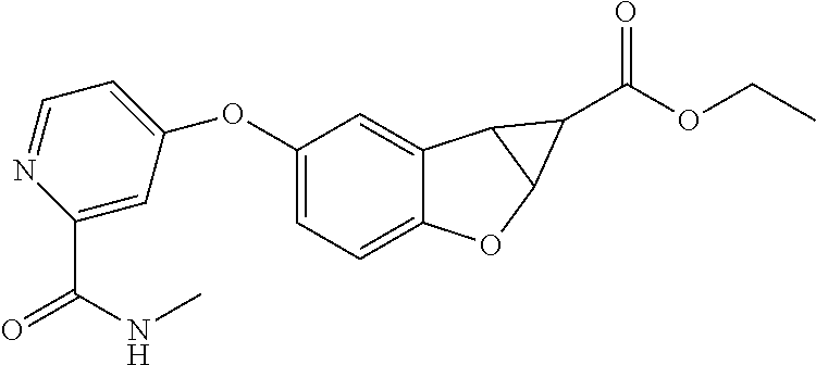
C1(OC2=CC=NC(C(NC)=O)=C2)=CC=C2C(=C1)C1C(O2)C1C(OCC)=O
